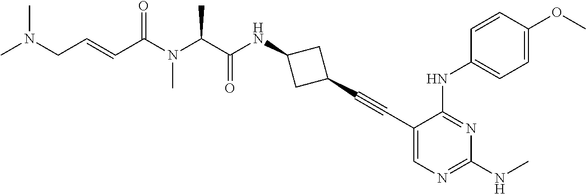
C1(C#CC2CC(NC(C(N(C(C=CCN(C)C)=O)C)C)=O)C2)=CN=C(NC)N=C1NC1=CC=C(OC)C=C1
